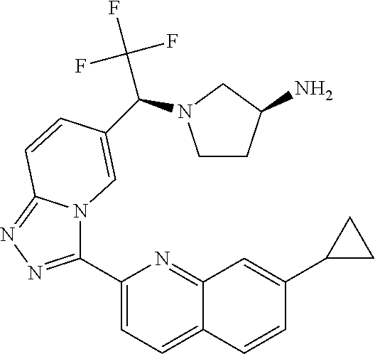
C1(C2=NN=C3N2C=C(C(C(F)(F)F)N2CCC(N)C2)C=C3)=CC=C2C(=N1)C=C(C1CC1)C=C2
